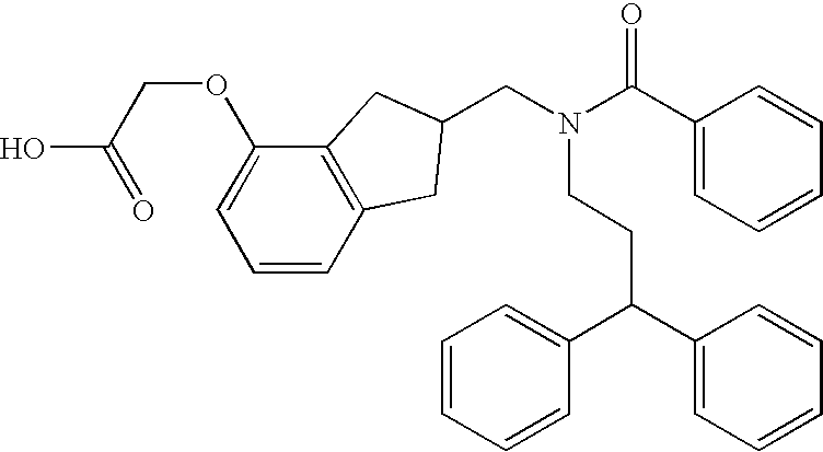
C(C(C1=CC=CC=C1)C1=CC=CC=C1)CN(CC1CC2=C(C(OCC(O)=O)=CC=C2)C1)C(C1=CC=CC=C1)=O
